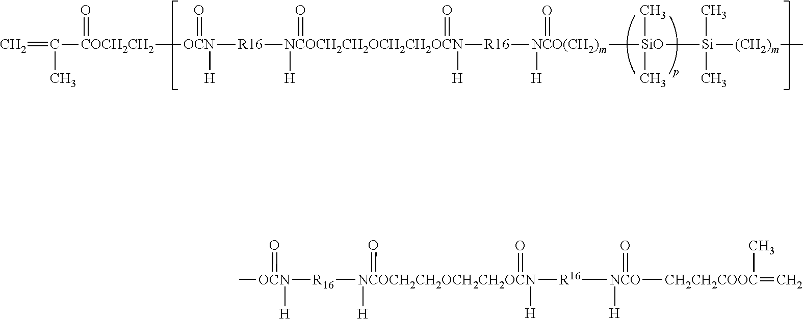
C=C(C)[COCH2CH2](=O)[OCN](=O)([H])[R16][NCOCH2CH2OCH2CH2OCN](=O)([H])(=O)([H])[R16][NCO(CH2)m]([H])(=O)[SiO](C)(C)[Si](C)(C)[(CH2)m]C.[OCN]([R16][NCOCH2CH2OCH2CH2OCN]([H])(=O)([H])(=O)[R16][NCO]([CH2CH2COOC](C)=C)([H])=O)(=O)([H])C
